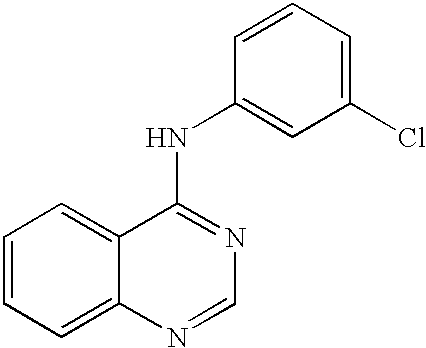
C1=CC=C2C(=C1)C(NC1=CC(Cl)=CC=C1)=NC=N2
